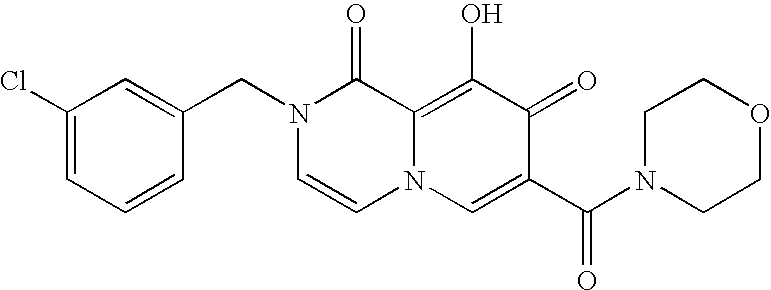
C1=C(CN2C=CN3C(=C(O)C(=O)C(C(N4CCOCC4)=O)=C3)C2=O)C=CC=C1Cl
